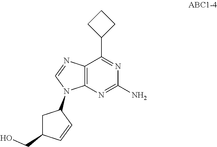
C12=C(N=C(N)N=C1C1CCC1)N(C1CC(CO)C=C1)C=N2
